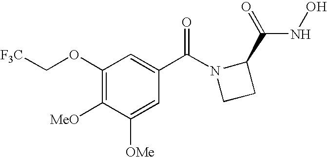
C1(OC[F3C])=C([MeO])C([OMe])=CC(C(N2CCC2C(=O)NO)=O)=C1
